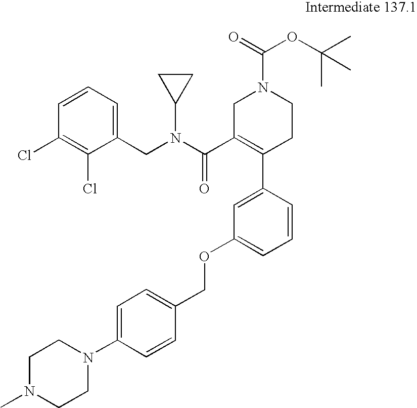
C1=CC=C(CN(C(=O)C2=C(C3=CC(OCC4=CC=C(N5CCN(C)CC5)C=C4)=CC=C3)CCN(C(=O)OC(C)(C)C)C2)C2CC2)C(Cl)=C1Cl
